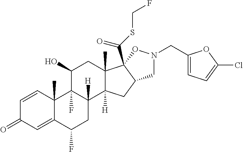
C1=CC2(C)C(=CC1=O)C(F)CC1([H])C2(F)C(O)CC2(C)C1([H])CC1C2(C(SCF)=O)ON(CC2=CC=C(Cl)O2)C1
